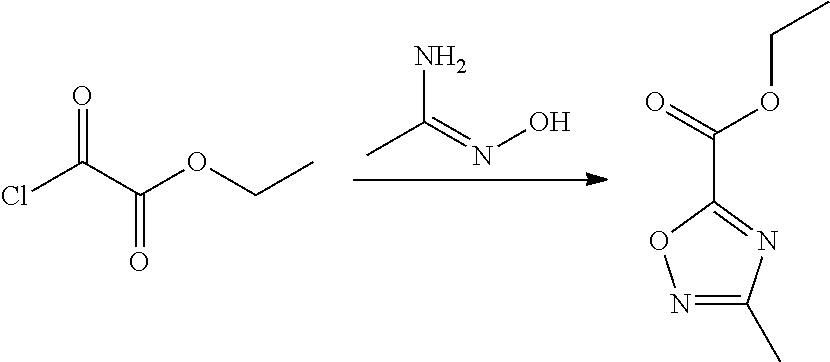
CC(=NO)N.N1=C(C)N=C(C(=O)OCC)O1.ClC(C(OCC)=O)=O
